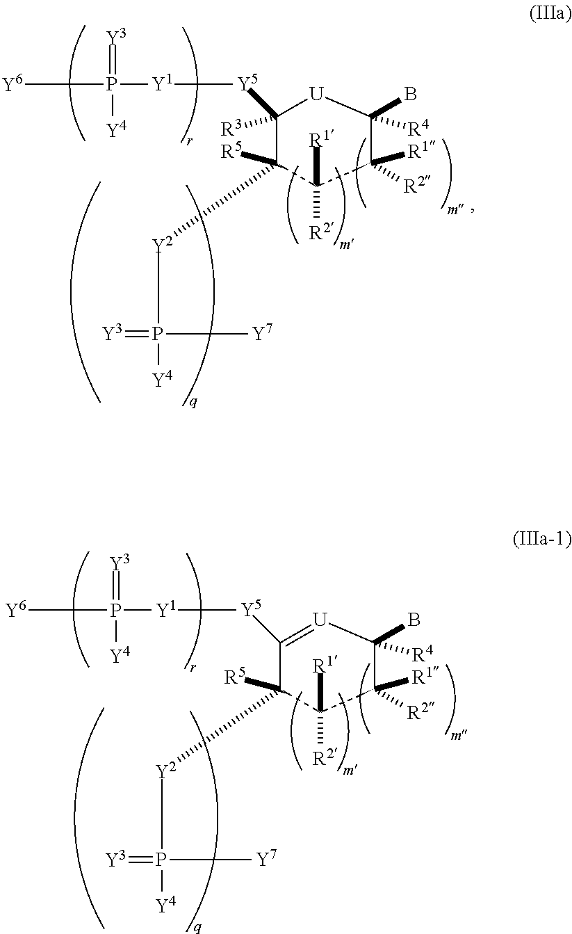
C1([Y5][Y1]P(=[Y3])([Y4])[Y6])([R3])C([Y2]P(=[Y3])([Y4])[Y7])([R5])C([R1])([R2])C([R2])([R1])C(B)([R4])[U]1.C1([Y5][Y1]P(=[Y3])([Y4])[Y6])=[U]C(B)([R4])C([R2])([R1])C([R1])([R2])C1([Y2]P(=[Y3])([Y4])[Y7])[R5]
